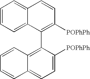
C1=CC=C2C(=C1)C=CC([POPhPh])=C2C1=C2C=CC=CC2=CC=C1[POPhPh]
